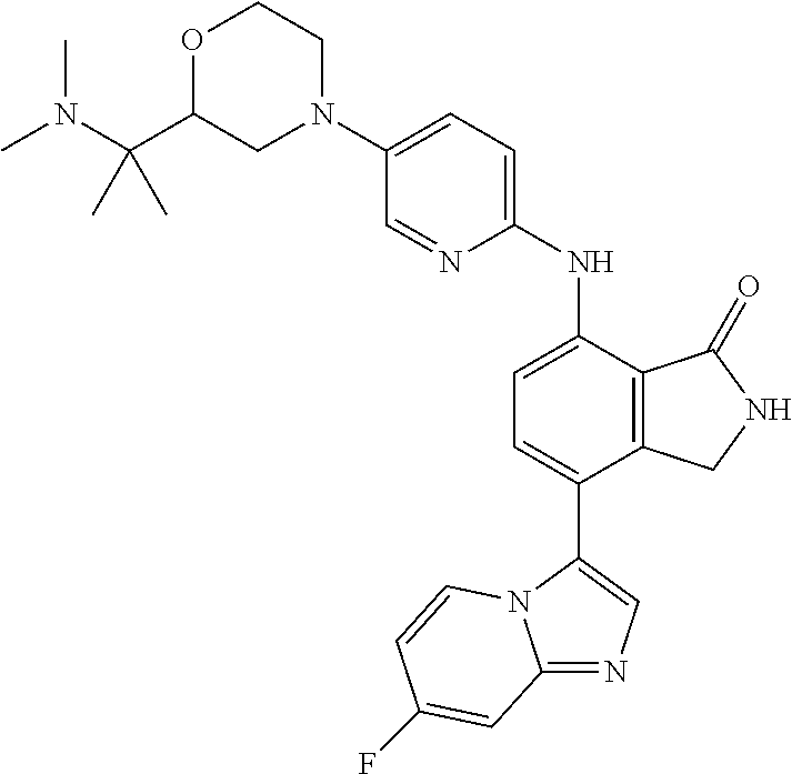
N1(C2=CC=C(NC3=CC=C(C4=CN=C5N4C=CC(F)=C5)C4=C3C(=O)NC4)N=C2)CCOC(C(N(C)C)(C)C)C1
